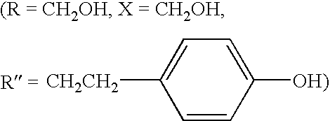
C1=CC([OH)])=CC=C1[CH2CH2]
